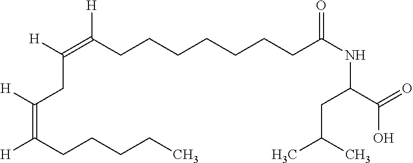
[H]C(=C(CCCCCCCC(NC(C(=O)O)CC(C)C)=O)[H])CC(=C([H])CCCCC)[H]
